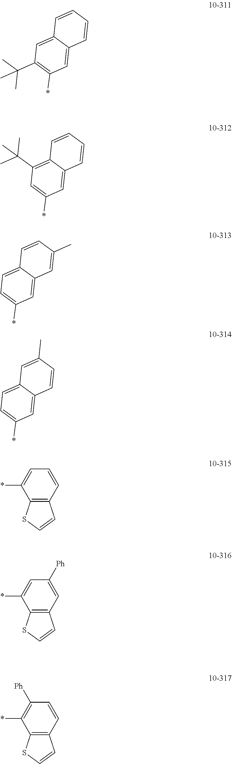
C1=C2C(=CC(C(C)(C)C)=C1*)C=CC=C2.C1=C2C(=C(C(C)(C)C)C=C1*)C=CC=C2.C1=C2C(=CC=C1*)C=CC(C)=C2.C1=C2C(=CC=C1*)C=C(C)C=C2.C1=C(*)C2=C(C=C1)C=CS2.C1=C(*)C2=C(C=C1[Ph])C=CS2.C1([Ph])=C(*)C2=C(C=C1)C=CS2
